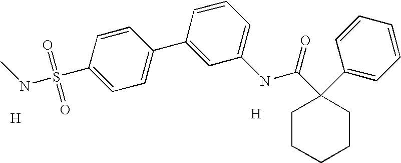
C1=CC(C2=CC(NC(C3(C4=CC=CC=C4)CCCCC3)=O)=CC=C2)=CC=C1S(=O)(=O)NC.[H].[H]
